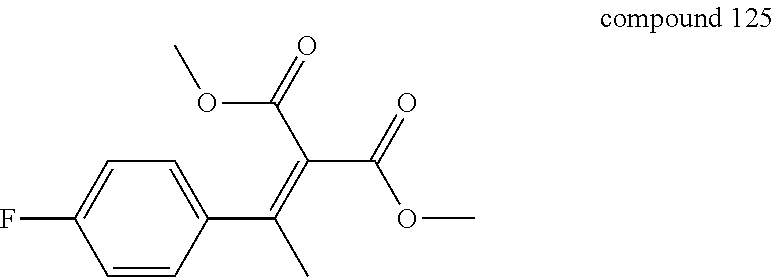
C1=C(F)C=CC(C(=C(C(OC)=O)C(OC)=O)C)=C1
